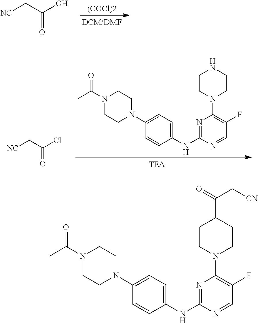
[NC]CC(O)=O.[(COCl)2].[NC]CC(Cl)=O.C1CN(C2=C(F)C=NC(NC3=CC=C(N4CCN(C(C)=O)CC4)C=C3)=N2)CCN1.C1CN(C2=C(F)C=NC(NC3=CC=C(N4CCN(C(C)=O)CC4)C=C3)=N2)CCC1C(C[CN])=O
